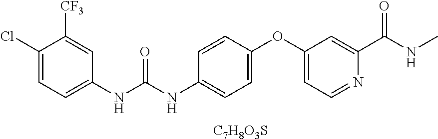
C1(Cl)=CC=C(NC(NC2=CC=C(OC3=CC=NC(C(NC)=O)=C3)C=C2)=O)C=C1[CF3].[C7H8O3S]
